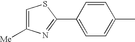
C1=C([Me])N=C(C2=CC=C(C)C=C2)S1
